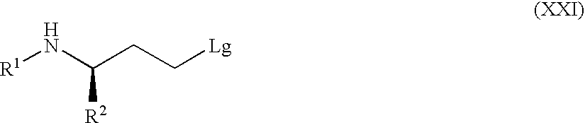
C(CC(N[R1])[R2])[Lg]
